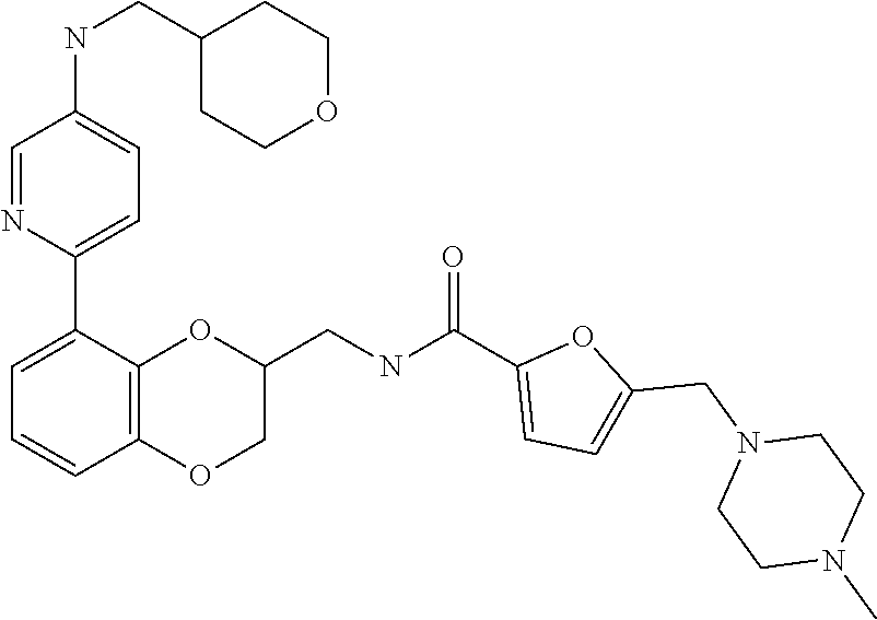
C1=NC(C2=CC=CC3=C2OC(CNC(C2=CC=C(CN4CCN(C)CC4)O2)=O)CO3)=CC=C1NCC1CCOCC1
